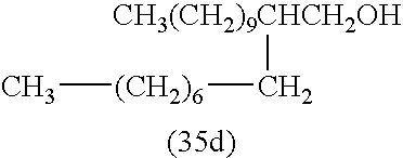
[CH3(CH2)9CHCH2OH]C[(CH2)6]C
